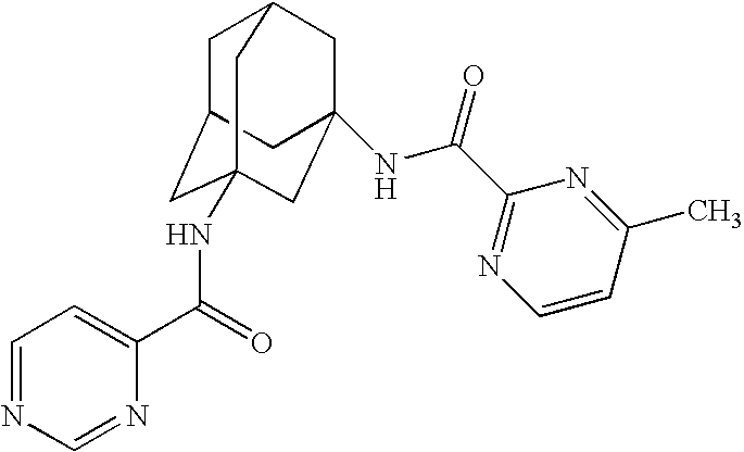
C1C2CC3(NC(C4=CC=NC=N4)=O)CC(NC(C4=NC=CC(C)=N4)=O)(CC1C3)C2
